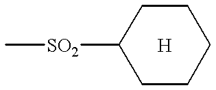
C1([SO2]C)CCCCC1.[H]
